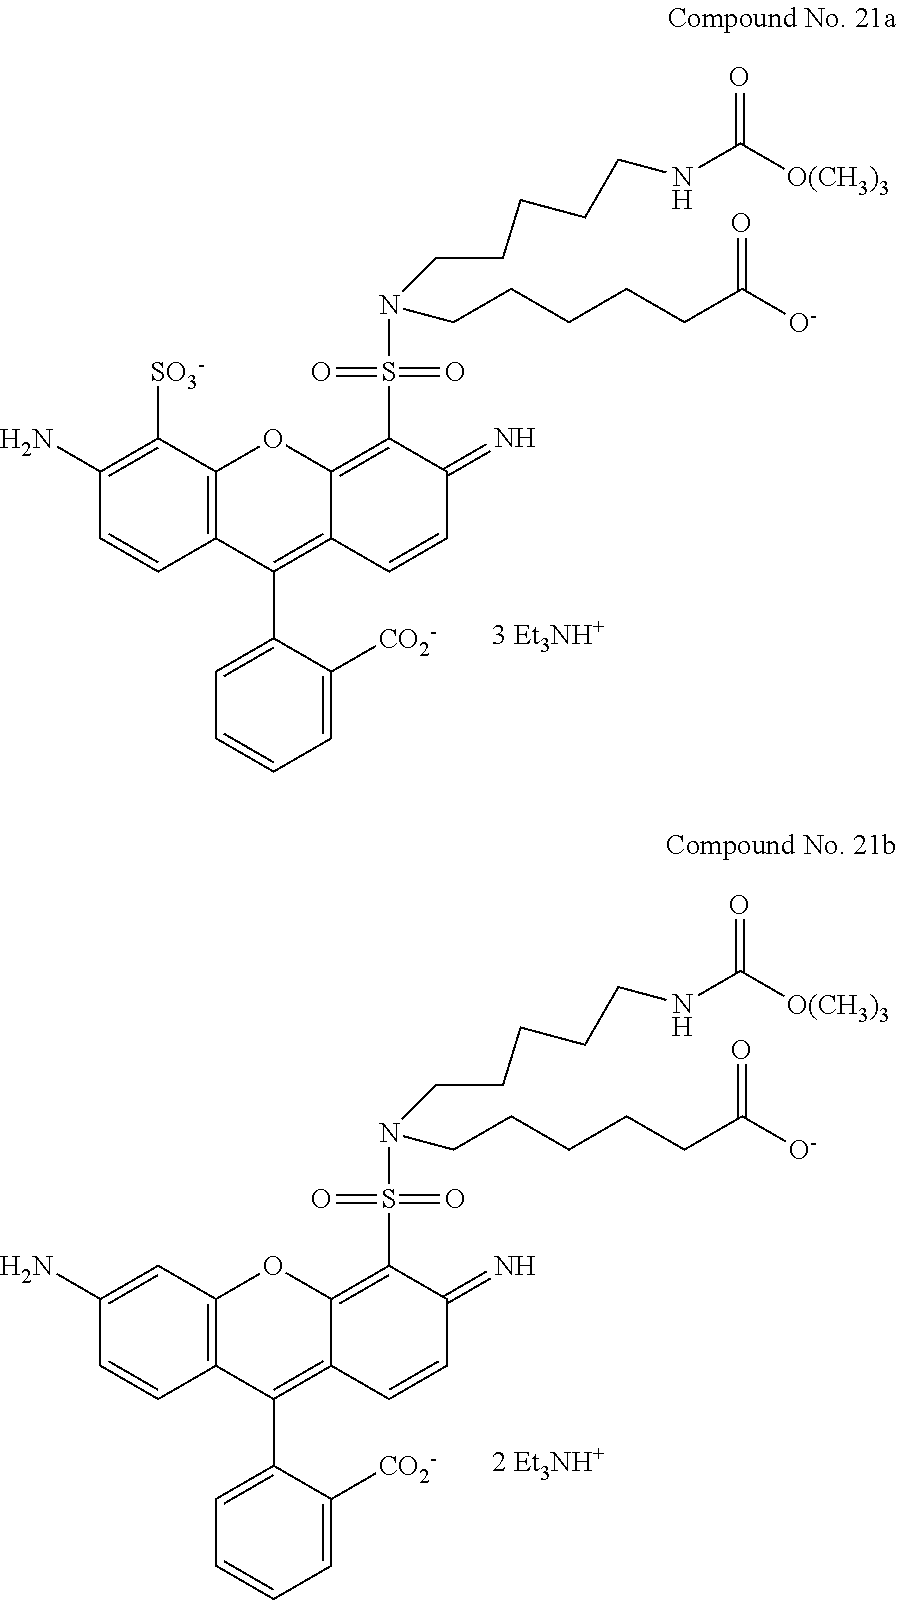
C12=C(C([SO3-])=C(N)C=C1)OC1=C(S(N(CCCCCNC([O(CH3)3])=O)CCCCCC([O-])=O)(=O)=O)C(=N)C=CC1=C2C1=CC=CC=C1[CO2-].C12=C(C=C(N)C=C1)OC1=C(S(N(CCCCCNC([O(CH3)3])=O)CCCCCC([O-])=O)(=O)=O)C(=N)C=CC1=C2C1=CC=CC=C1[CO2-]
